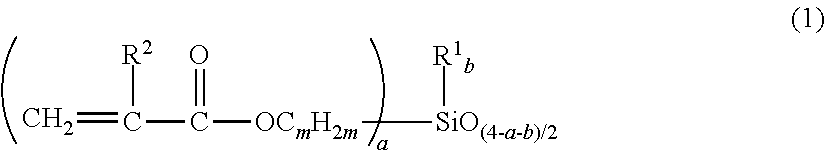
C=C([R2])C(=O)[OCmH2m][SiO(4-a-b)/2][R1b]
